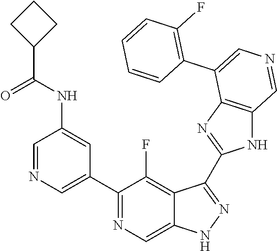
C1(C2=CN=CC(NC(C3CCC3)=O)=C2)=NC=C2C(=C1F)C(C1=NC3=C(N1)C=NC=C3C1=C(F)C=CC=C1)=NN2
